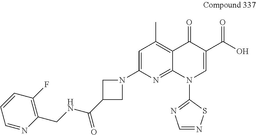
C(=O)(C1CN(C2=CC(C)=C3C(=N2)N(C2=NC=NS2)C=C(C(O)=O)C3=O)C1)NCC1=C(F)C=CC=N1
